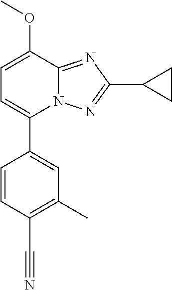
C1=CC(C#N)=C(C)C=C1C1=CC=C(OC)C2=NC(C3CC3)=NN12
